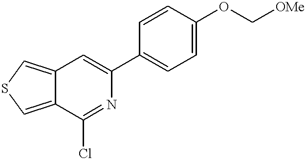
C12=CSC=C1C(Cl)=NC(C1=CC=C(OC[OMe])C=C1)=C2
